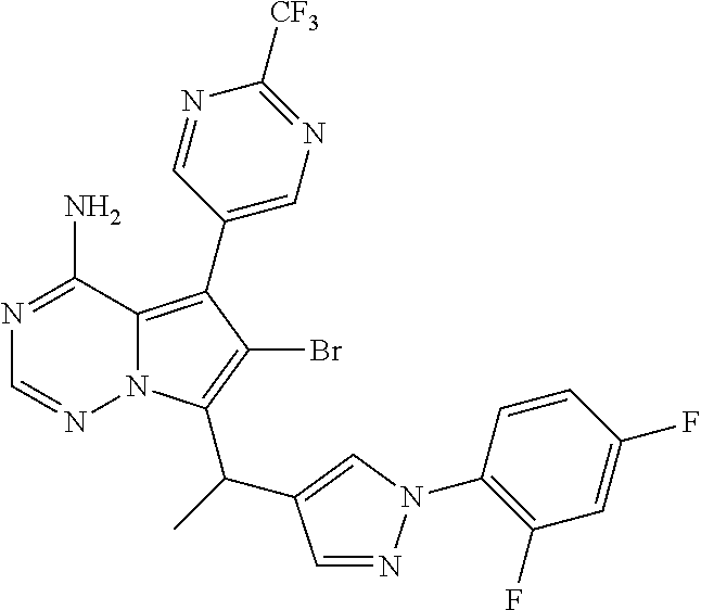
C1(C2=C3N(C(C(C4=CN(C5=C(F)C=C(F)C=C5)N=C4)C)=C2Br)N=CN=C3N)=CN=C([CF3])N=C1
